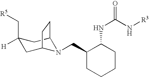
C1([H])(C[R5])CC2N(CC3CCCCC3NC(N[R3])=O)C(C1)CC2
